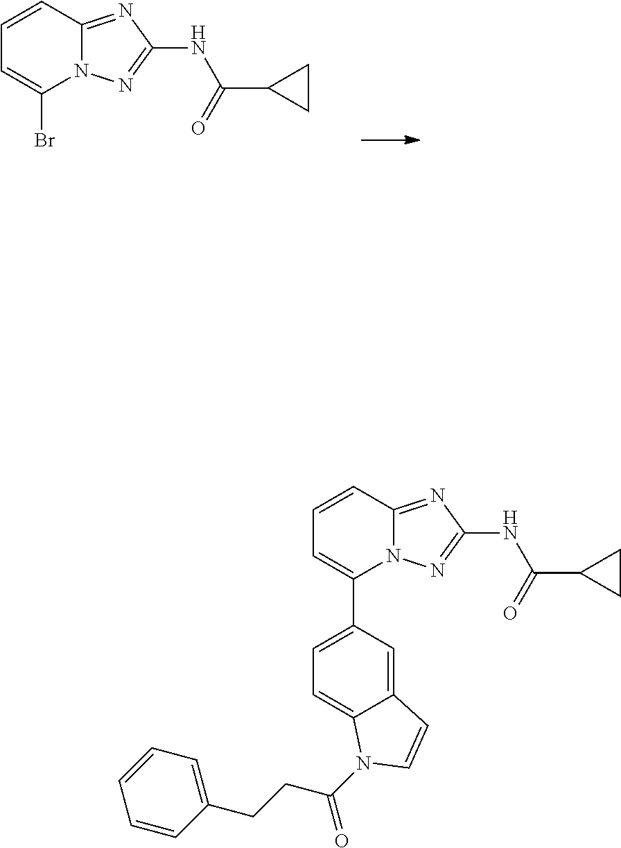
BrC1=CC=CC2=NC(NC(=O)C3CC3)=NN12.C1=C(C2=CC=CC3=NC(NC(=O)C4CC4)=NN23)C=C2C(=C1)N(C(CCC1=CC=CC=C1)=O)C=C2
